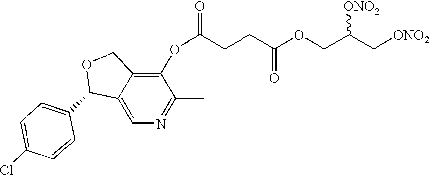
C1(OC(CCC(OCC(C[ONO2])[ONO2])=O)=O)=C2C(=CN=C1C)C(C1=CC=C(Cl)C=C1)OC2
